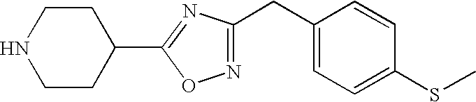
C1CC(C2=NC(CC3=CC=C(SC)C=C3)=NO2)CCN1
